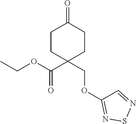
C1CC(C(OCC)=O)(COC2=NSN=C2)CCC1=O
